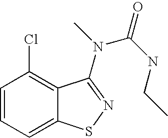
C1=CC=C2C(=C1Cl)C(N(C)C(NCC)=O)=NS2
